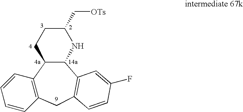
C12=C(CC3=C(C4C1CCC(C[OTs])N4)C=C(F)C=C3)C=CC=C2
